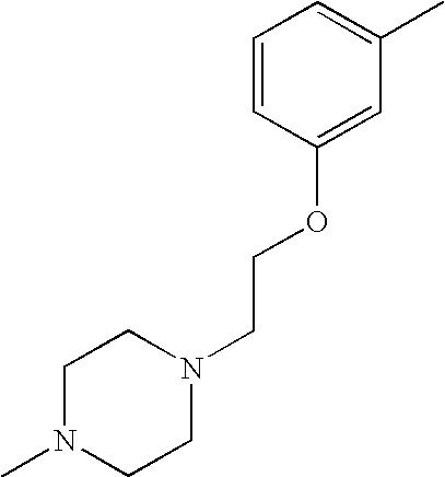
C1N(C)CCN(CCOC2=CC(C)=CC=C2)C1
